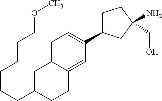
C1C(C2=CC=C3C(=C2)CCC(CCCCCCOC)C3)CC(N)(CO)C1
